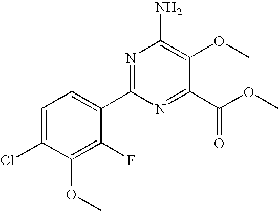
N1=C(C2=CC=C(Cl)C(OC)=C2F)N=C(C(OC)=O)C(OC)=C1N
